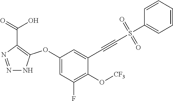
C1(OC2=C(C(=O)O)N=NN2)=CC(F)=C(O[CF3])C(C#CS(C2=CC=CC=C2)(=O)=O)=C1
